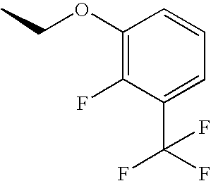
CCOC1=C(F)C(C(F)(F)F)=CC=C1
